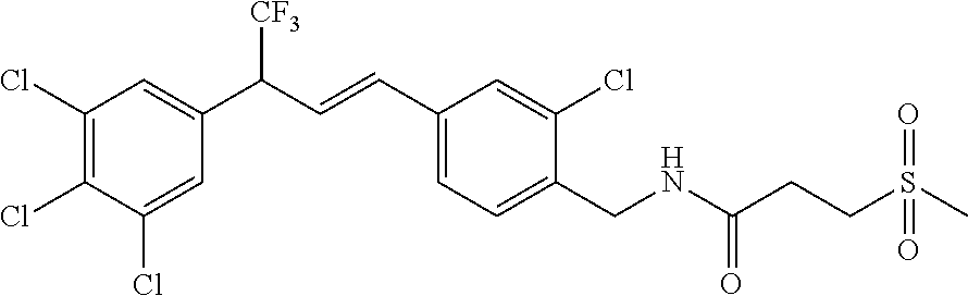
C1(Cl)=C(Cl)C(Cl)=CC(C(C=CC2=CC=C(CNC(=O)CCS(C)(=O)=O)C(Cl)=C2)[CF3])=C1
